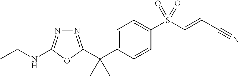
C(C1=CC=C(S(C=CC#N)(=O)=O)C=C1)(C)(C)C1=NN=C(NCC)O1
